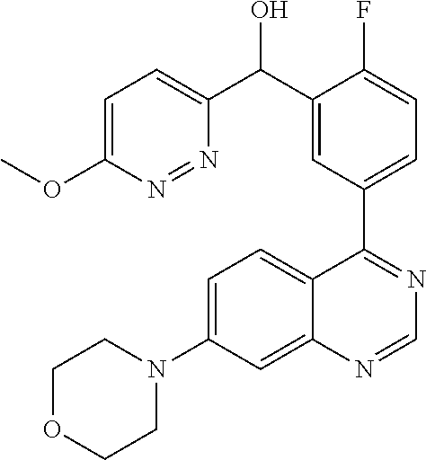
C1=C(N2CCOCC2)C=C2C(=C1)C(C1=CC=C(F)C(C(C3=CC=C(OC)N=N3)O)=C1)=NC=N2
